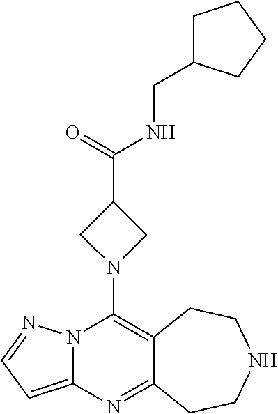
C12=C(N3CC(C(=O)NCC4CCCC4)C3)N3C(=CC=N3)N=C1CCNCC2
